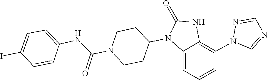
N1=CN=CN1C1=C2NC(=O)N(C3CCN(C(NC4=CC=C(I)C=C4)=O)CC3)C2=CC=C1
